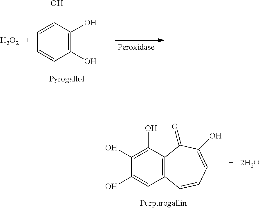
C1=C(O)C(O)=C(O)C=C1.[H2O2].C1(O)=C(O)C2=C(C=C1O)C=CC=C(O)C2=O
